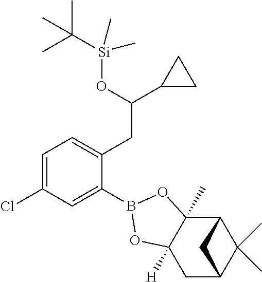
C1=C(Cl)C=C(B2OC3([H])C(C)(O2)C2C(C)(C)C(C3)C2)C(CC(C2CC2)O[Si](C(C)(C)C)(C)C)=C1
